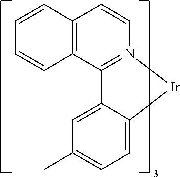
C12=C(C3=N(C=C1)[Ir]C1=CC=C(C)C=C31)C=CC=C2
